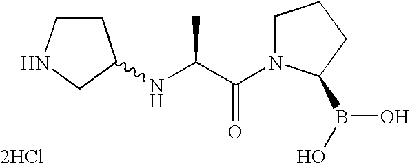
[2HCl].C1CNCC1NC(C(N1CCCC1B(O)O)=O)C
